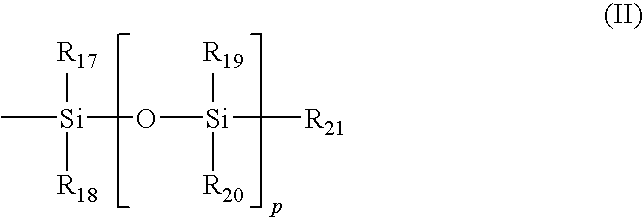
C[Si](O[Si]([R21])([R20])[R19])([R17])[R18]
